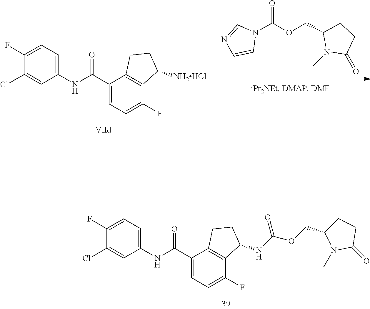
C1(Cl)=CC(NC(C2=CC=C(F)C3=C2CCC3NC(OCC2CCC(=O)N2C)=O)=O)=CC=C1F.N1(C(OCC2N(C)C(=O)CC2)=O)C=NC=C1.C1(Cl)=CC(NC(C2=CC=C(F)C3=C2CCC3[NH2HCl])=O)=CC=C1F
